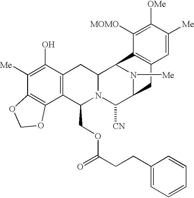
C1([Me])=C(O)C2=C(C3=C1OCO3)C(COC(=O)CCC1=CC=CC=C1)N1C(C2)C2N([Me])C(C1[CN])CC1=C2C([MOMO])=C([OMe])C([Me])=C1
